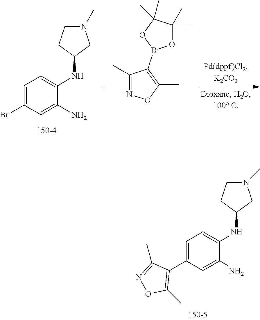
C1=C(C2=C(C)ON=C2C)C=C(N)C(NC2CN(C)CC2)=C1.C1=C(Br)C=C(N)C(NC2CN(C)CC2)=C1.C1(C)=NOC(C)=C1B1OC(C)(C)C(C)(C)O1
